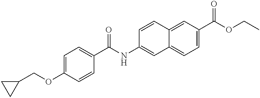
C1=C(OCC2CC2)C=CC(C(NC2=CC3=CC=C(C(OCC)=O)C=C3C=C2)=O)=C1
